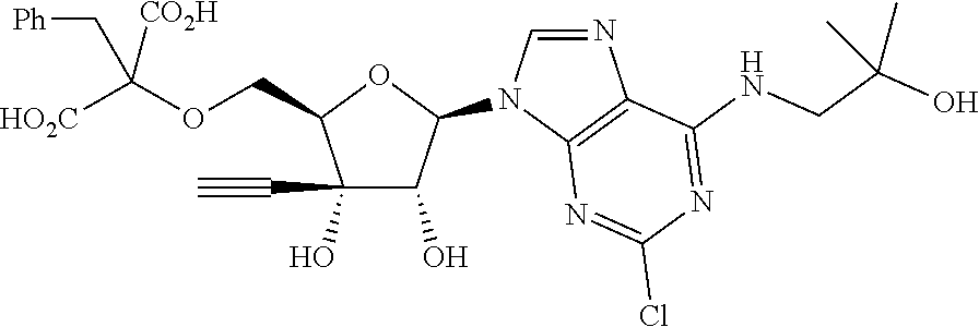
C1(O)(C#C)C(O)C(N2C=NC3=C2N=C(Cl)N=C3NCC(O)(C)C)OC1COC([HO2C])([CO2H])C[Ph]
